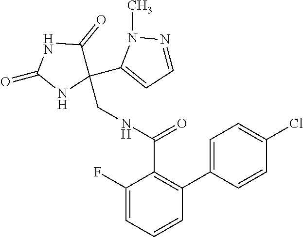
C1(F)=CC=CC(C2=CC=C(Cl)C=C2)=C1C(NCC1(C2=CC=NN2C)C(=O)NC(=O)N1)=O
